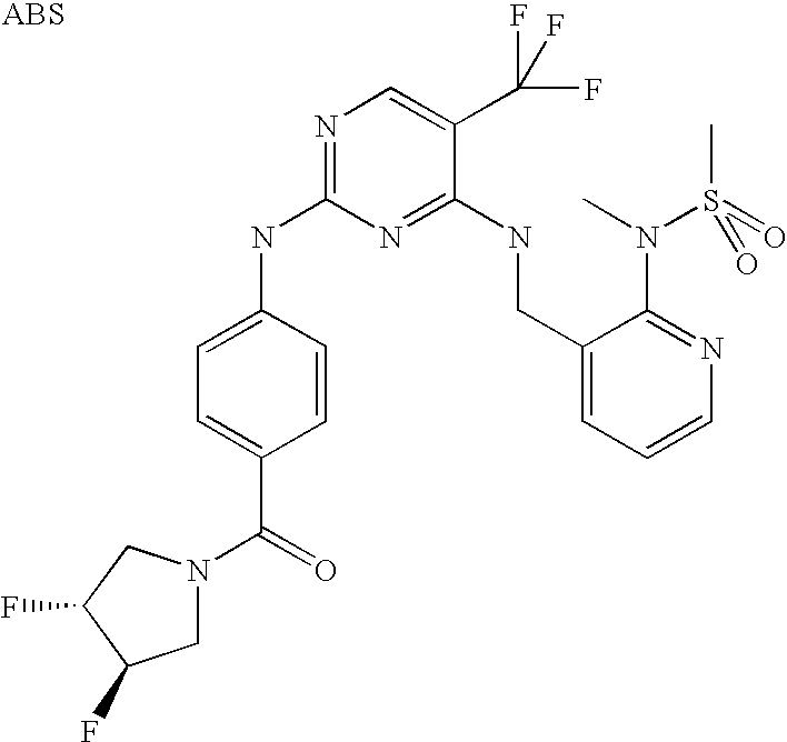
C1(CNC2=NC(NC3=CC=C(C(=O)N4CC(F)C(F)C4)C=C3)=NC=C2C(F)(F)F)=CC=CN=C1N(C)S(C)(=O)=O
